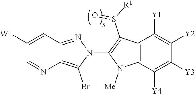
C12=C(Br)N(C3=C(S([R1])=O)C4=C(N3[Me])C([Y4])=C([Y3])C([Y2])=C4[Y1])N=C1C=C([W1])C=N2
